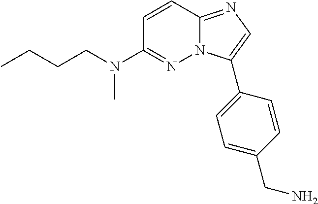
C1(C2=CN=C3N2N=C(N(CCCC)C)C=C3)=CC=C(CN)C=C1
